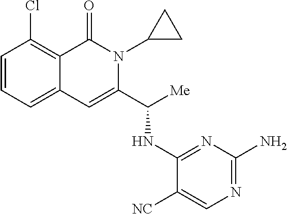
C1(Cl)=C2C(=CC=C1)C=C(C([Me])NC1=NC(N)=NC=C1[NC])N(C1CC1)C2=O
